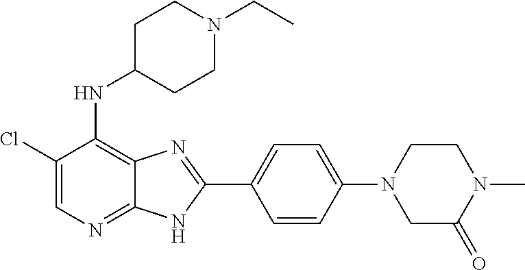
C1(Cl)=CN=C2C(=C1NC1CCN(CC)CC1)N=C(C1=CC=C(N3CC(=O)N(C)CC3)C=C1)N2
